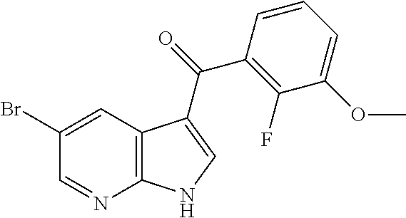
C12=C(C=C(Br)C=N1)C(C(C1=C(F)C(OC)=CC=C1)=O)=CN2
